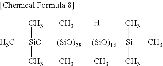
C[SiO]([(SiO)28]([(SiO)16]([Si](C)(C)C)([H])C)(C)C)(C)C
